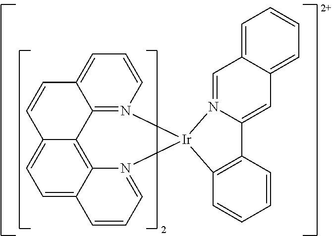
C1=C2C3=C4C(=C1)C=CC1=CC=CN(=C41)[Ir]1(N3=CC=C2)N2=CC3=CC=CC=C3C=C2C2=C1C=CC=C2
